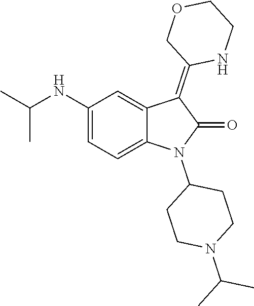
C1(NC(C)C)=CC=C2C(=C1)C(=C1NCCOC1)C(=O)N2C1CCN(C(C)C)CC1
